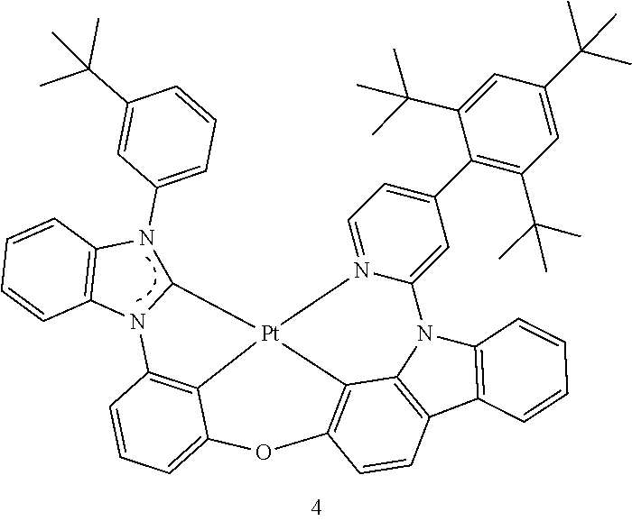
C1(N2C3=C(N4C2[Pt]25C6=C4C=CC=C6OC4=C2C2=C(C6=C(N2C2=CC(C7=C(C(C)(C)C)C=C(C(C)(C)C)C=C7C(C)(C)C)=CC=N52)C=CC=C6)C=C4)C=CC=C3)=CC=CC(C(C)(C)C)=C1
